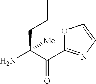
C(C(C(C1=NC=CO1)=O)(N)[Me])CC
